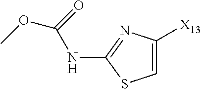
C1=C([X13])N=C(NC(OC)=O)S1
